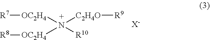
[OC2H4](N([C2H4O][R9])([OC2H4][R8])[R10])[R7].[X-]
